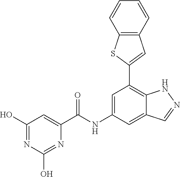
C1=C(NC(=O)C2=CC(O)=NC(O)=N2)C=C2C(=C1C1=CC3=C(S1)C=CC=C3)NN=C2
